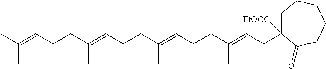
C(C=C(CCC=C(CCC=C(CCC=C(C)C)C)C)C)C1([EtOOC])CCCCCC1=O
